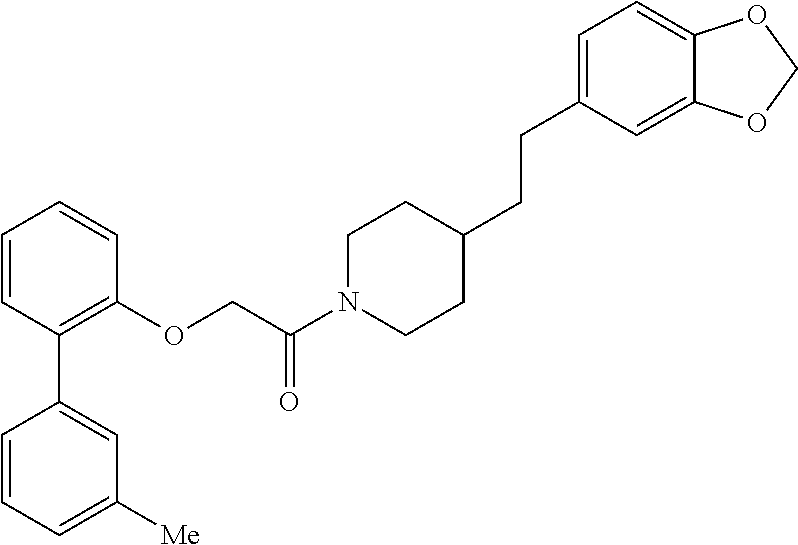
C1=CC=C([Me])C=C1C1=C(OCC(N2CCC(CCC3=CC=C4C(=C3)OCO4)CC2)=O)C=CC=C1
